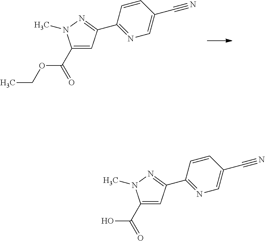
C1(C2=NN(C)C(C(=O)OCC)=C2)=NC=C(C#N)C=C1.C1(C2=NN(C)C(C(=O)O)=C2)=NC=C(C#N)C=C1
